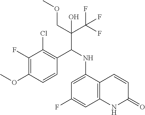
C1=CC(OC)=C(F)C(Cl)=C1C(NC1=CC(F)=CC2=C1C=CC(=O)N2)C(COC)(C(F)(F)F)O
